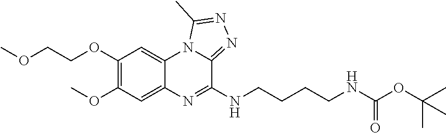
COCCOC1=C(OC)C=C2C(=C1)N1C(=NN=C1C)C(NCCCCNC(OC(C)(C)C)=O)=N2
